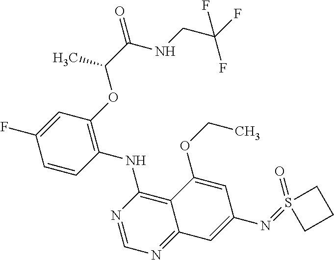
C1(OC(C(NCC(F)(F)F)=O)C)=C(NC2=C3C(=NC=N2)C=C(N=S2(=O)CCC2)C=C3OCC)C=CC(F)=C1
